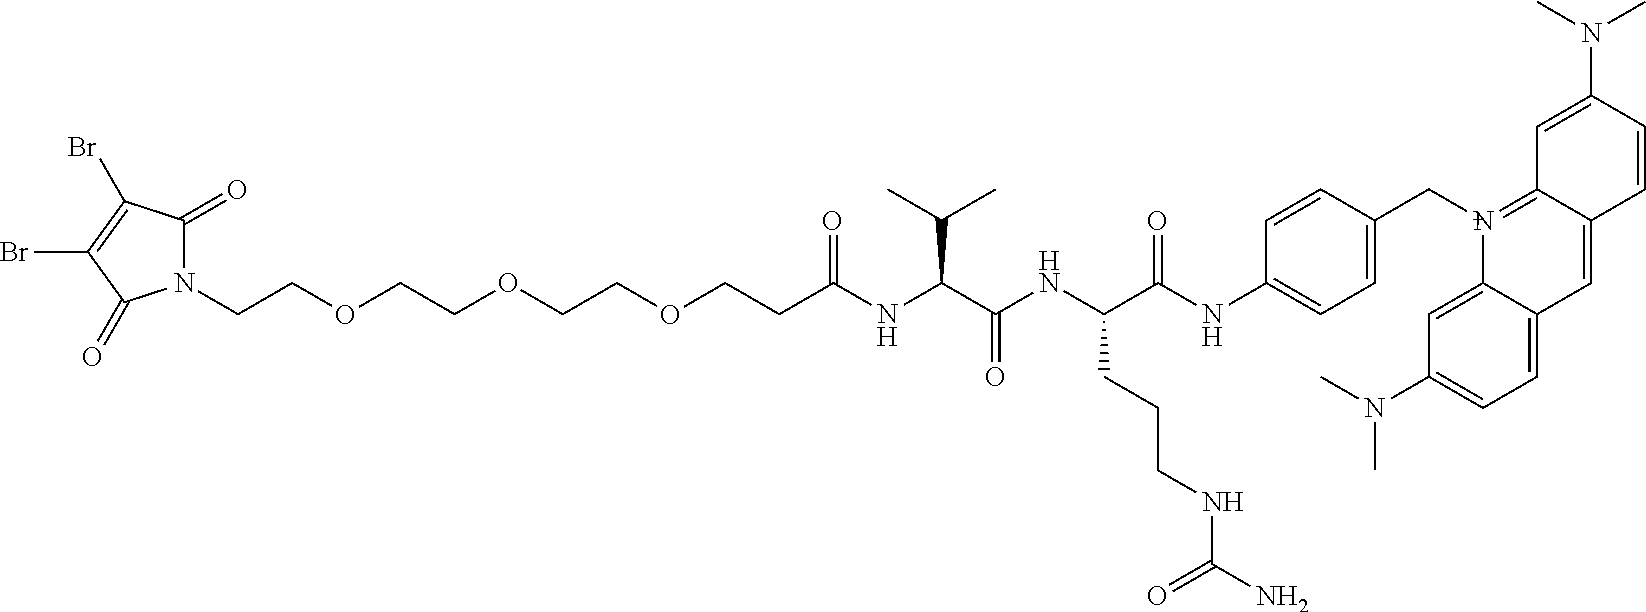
N1(CCOCCOCCOCCC(NC(C(NC(C(NC2=CC=C(C[N+]3=C4C(=CC5=CC=C(N(C)C)C=C35)C=CC(N(C)C)=C4)C=C2)=O)CCCNC(N)=O)=O)C(C)C)=O)C(=O)C(Br)=C(Br)C1=O
